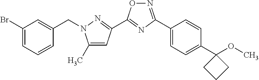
C1(C)=CC(C2=NC(C3=CC=C(C4(OC)CCC4)C=C3)=NO2)=NN1CC1=CC(Br)=CC=C1
